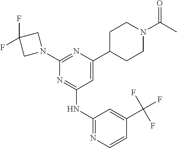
C1(NC2=NC(N3CC(F)(F)C3)=NC(C3CCN(C(C)=O)CC3)=C2)=NC=CC(C(F)(F)F)=C1
